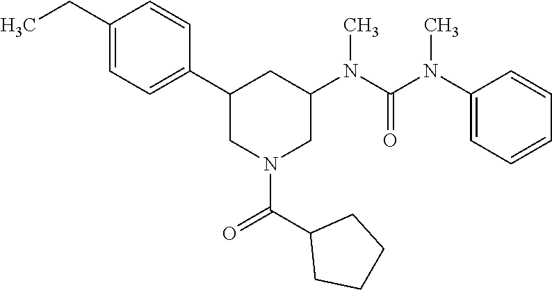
C1(CC)=CC=C(C2CN(C(=O)C3CCCC3)CC(N(C(N(C3=CC=CC=C3)C)=O)C)C2)C=C1
